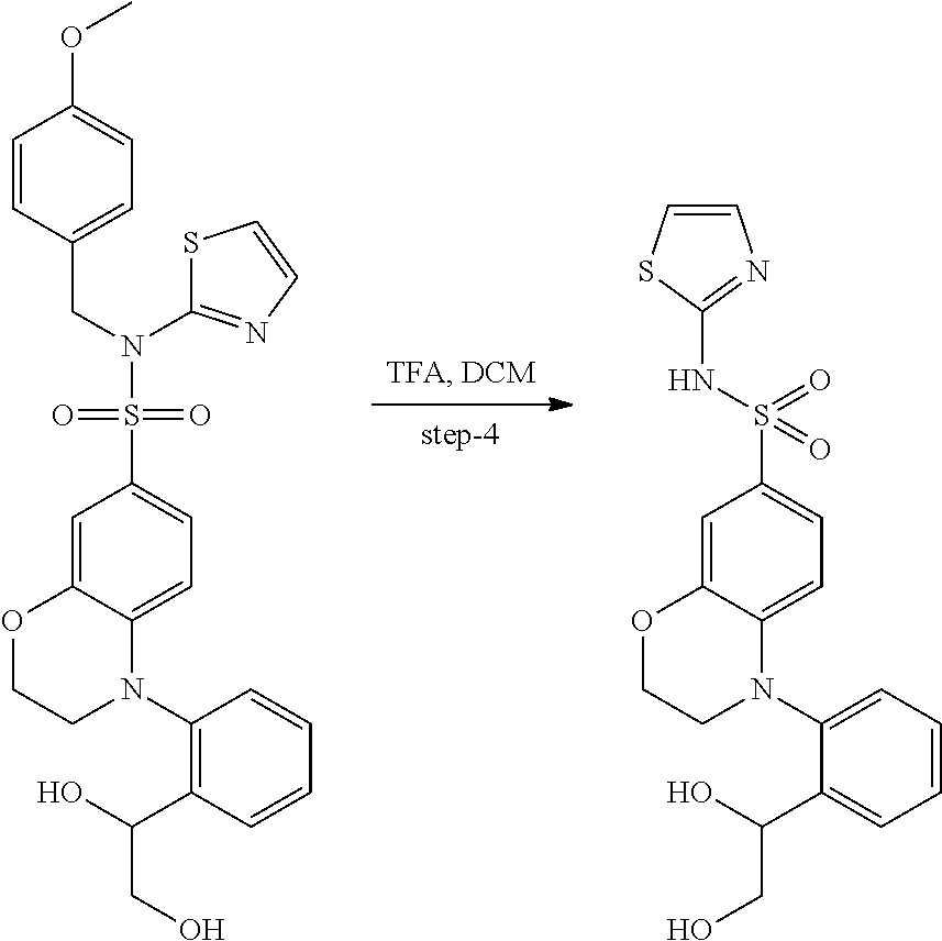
S(C1=CC=C2C(=C1)OCCN2C1=C(C(CO)O)C=CC=C1)(=O)(=O)N(CC1=CC=C(OC)C=C1)C1=NC=CS1.C1(S(NC2=NC=CS2)(=O)=O)=CC=C2C(=C1)OCCN2C1=CC=CC=C1C(CO)O
